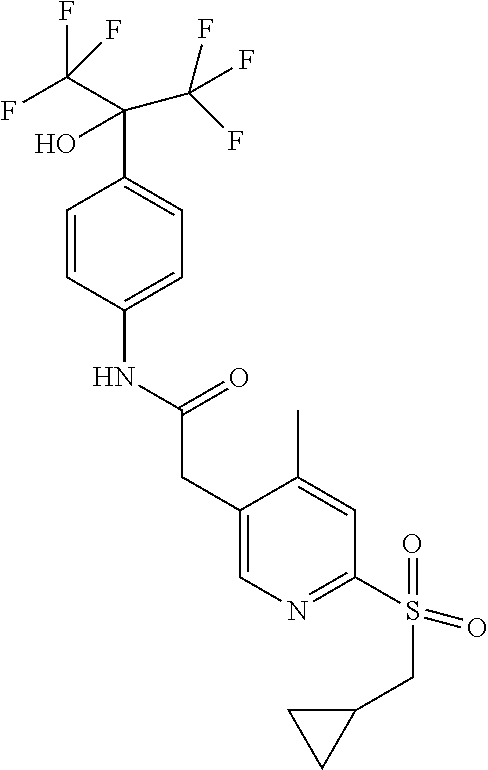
C1=CC(NC(CC2=CN=C(S(=O)(CC3CC3)=O)C=C2C)=O)=CC=C1C(C(F)(F)F)(O)C(F)(F)F
